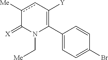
C1(C2=C([Y])cc([Me])C(=[X])N2C[Me])=CC=C(Br)C=C1
